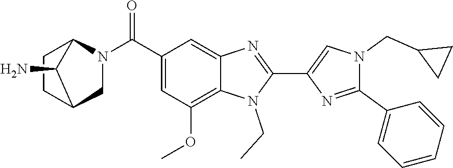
N1(CC2CC2)C(C2=CC=CC=C2)=NC(C2=NC3=CC(C(N4CC5CCC4C5N)=O)=CC(OC)=C3N2CC)=C1
